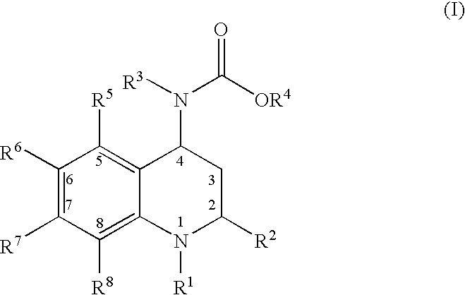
C1([R6])=C([R7])C([R8])=C2C(=C1[R5])C(N([R3])C(=O)[OR4])CC([R2])N2[R1]
